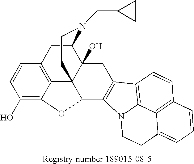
C12=C3CC4C5(O)C1(C(OC2=C(O)C=C3)C1=C(C5)C2=C3C5=C(C=CC=C5CCN31)C=C2)CCN4CC1CC1
